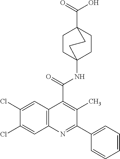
C12=C(C=C(Cl)C(Cl)=C1)C(C(=O)NC13CCC(C(=O)O)(CC1)CC3)=C(C)C(C1=CC=CC=C1)=N2
